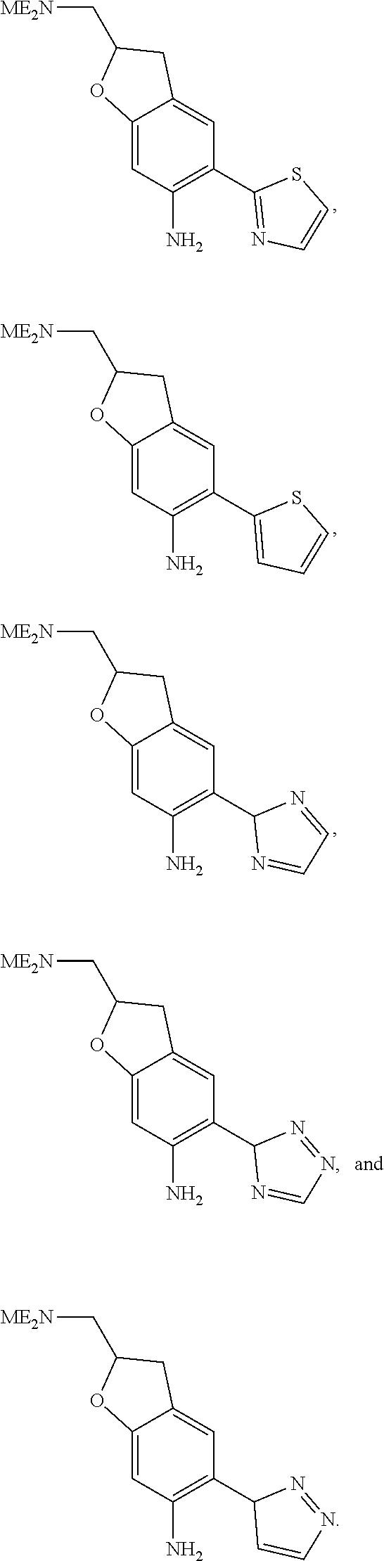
C12=CC(N)=C(C3C=CN=N3)C=C1CC(C[ME2N])O2.C12=CC(N)=C(C3=NC=CS3)C=C1CC(C[ME2N])O2.C12=CC(N)=C(C3=CC=CS3)C=C1CC(C[ME2N])O2.C12=CC(N)=C(C3N=CC=N3)C=C1CC(C[ME2N])O2.C12=CC(N)=C(C3N=CN=N3)C=C1CC(C[ME2N])O2
